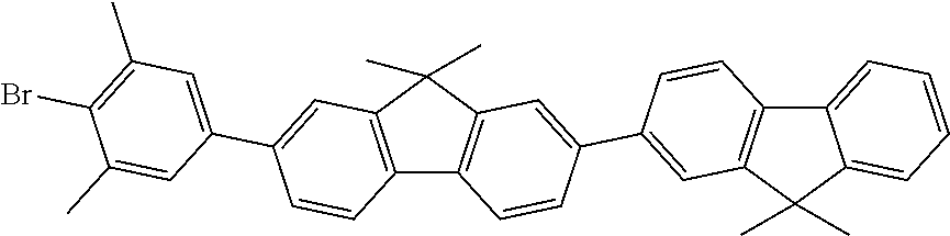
C1=C(C)C(Br)=C(C)C=C1C1=CC2=C(C3=C(C2(C)C)C=C(C2=CC4=C(C=C2)C2=CC=CC=C2C4(C)C)C=C3)C=C1
